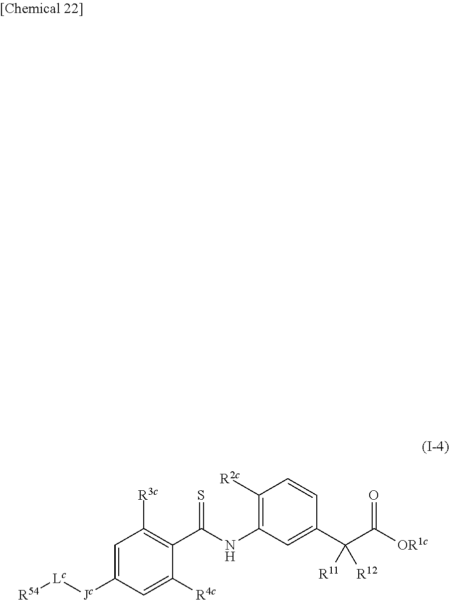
C1=C([Jc][Lc][R54])C=C([R4c])C(C(NC2=C([R2c])C=CC(C(C([OR1c])=O)([R11])[R12])=C2)=S)=C1[R3c]
